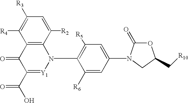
C1([R6])=CC(N2C(=O)OC(C[R10])C2)=CC([R5])=C1N1[Y1]=C(C(O)=O)C(=O)C2=C1C([R2])=CC([R3])=C2[R4]
